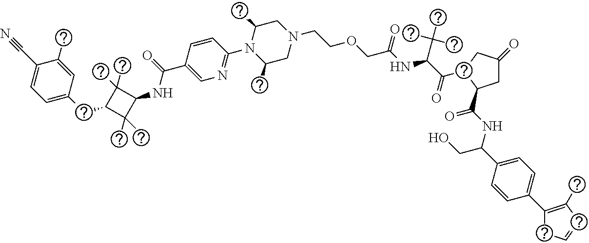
C1=C(CC2C(C)(C)C(NC(=O)C3=CN=C(N4C(C)CN(CCOCC(NC(C(C)(C)C)C(=O)C5CC(=O)CC5C(NC(CO)C5=CC=C(C6=C(C)C=CC6)C=C5)=O)=O)CC4C)C=C3)C2(C)C)C=C(C)C(C#N)=C1
